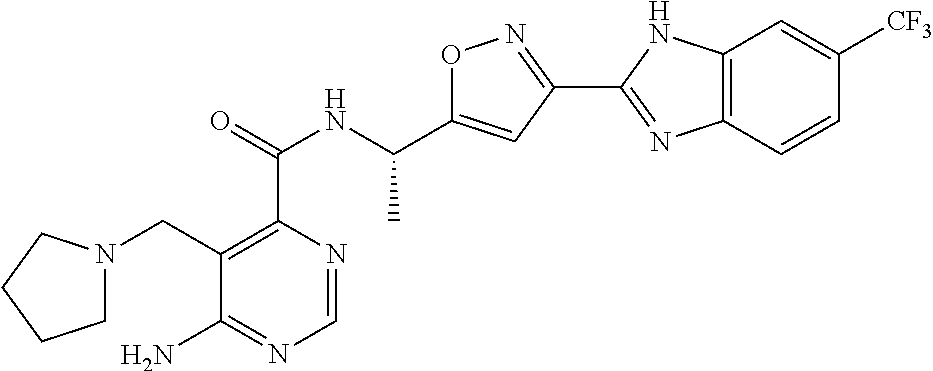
C1=NC(C(=O)NC(C2=CC(C3=NC4=C(N3)C=C([CF3])C=C4)=NO2)C)=C(CN2CCCC2)C(N)=N1
